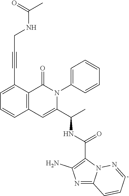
C1=C(C#CCNC(C)=O)C2=C(C=C1)C=C(C(C)NC(C1=C(N)N=C3N1N=CC=C3)=O)N(C1=CC=CC=C1)C2=O
